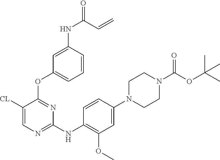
C1(NC(=O)C=C)=CC(OC2=NC(NC3=C(OC)C=C(N4CCN(C(=O)OC(C)(C)C)CC4)C=C3)=NC=C2[CL])=CC=C1
